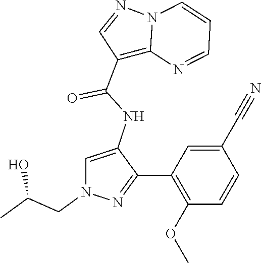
N12C(=C(C(NC3=CN(CC(C)O)N=C3C3=C(OC)C=CC(C#N)=C3)=O)C=N1)N=CC=C2
